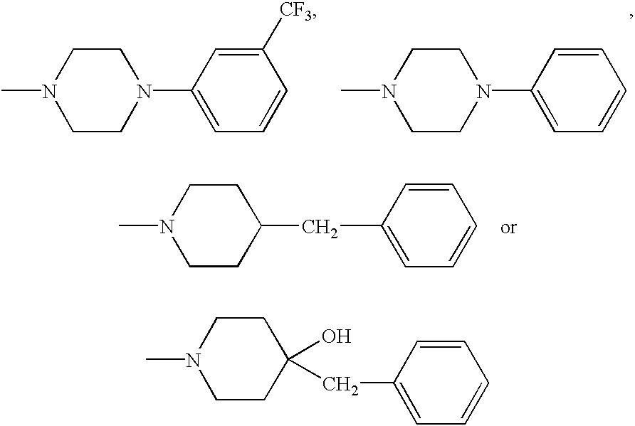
C1([CF3])=CC(N2CCN(C)CC2)=CC=C1.C1=CC(N2CCN(C)CC2)=CC=C1.C1=CC(CC2CCN(C)CC2)=CC=C1.C1=CC(CC2(O)CCN(C)CC2)=CC=C1
